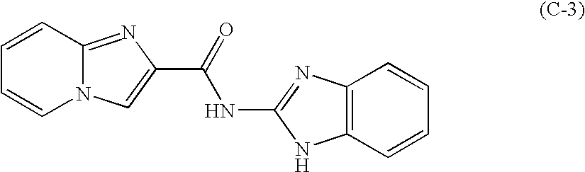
C1=CC2=NC(C(=O)NC3=NC4=C(N3)C=CC=C4)=CN2C=C1
